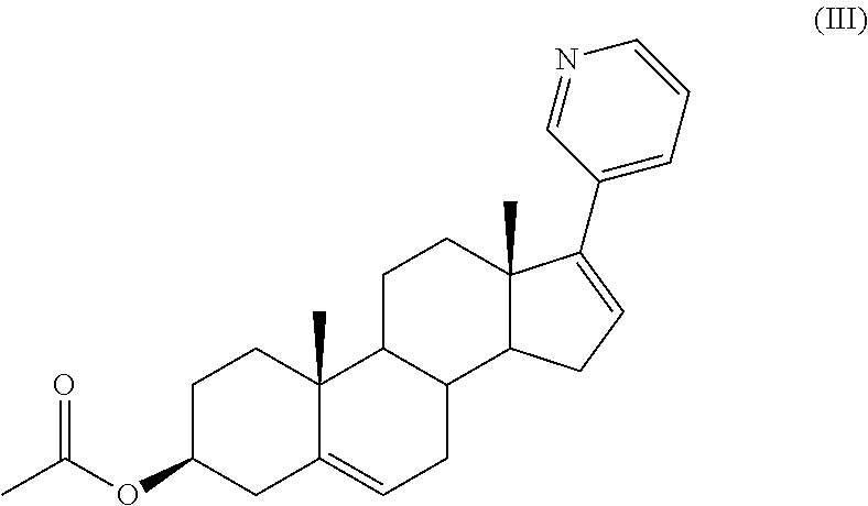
C1C(OC(C)=O)CC2=CCC3C(C2(C)C1)CCC1(C)C3CC=C1C1=CC=CN=C1
